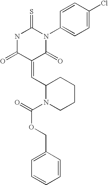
C1=CC(N2C(=S)NC(=O)C(=CC3N(C(=O)OCC4=CC=CC=C4)CCCC3)C2=O)=CC=C1Cl
